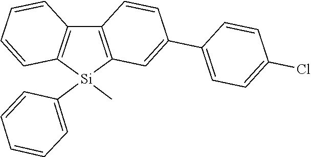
C12=C([Si](C3=CC=CC=C3)(C)C3=C1C=CC(C1=CC=C(Cl)C=C1)=C3)C=CC=C2
